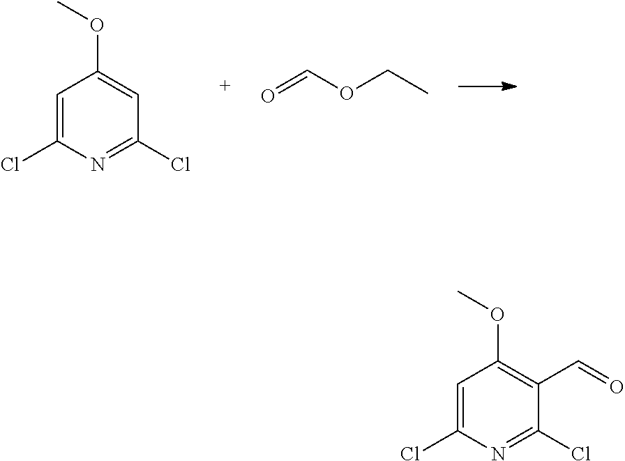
O(CC)C=O.C1=C(Cl)N=C(Cl)C=C1OC.C1=C(Cl)N=C(Cl)C(C=O)=C1OC
